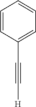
C(C1=CC=CC=C1)#C[H]
